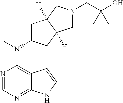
N1=CN=C2C(=C1N(C)C1CC3([H])C([H])(C1)CN(CC(O)(C)C)C3)C=CN2
